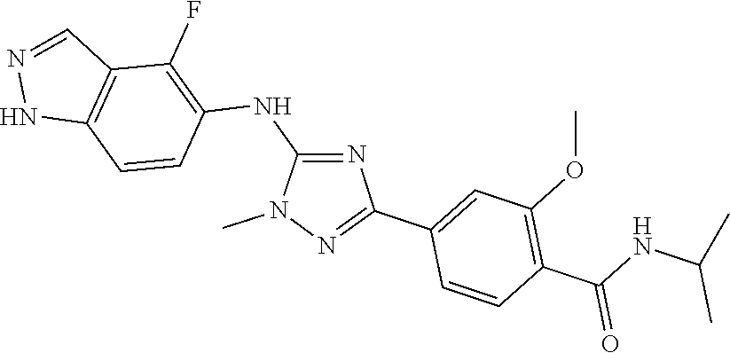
N1(C)N=C(C2=CC(OC)=C(C(NC(C)C)=O)C=C2)N=C1NC1=C(F)C2=C(NN=C2)C=C1
